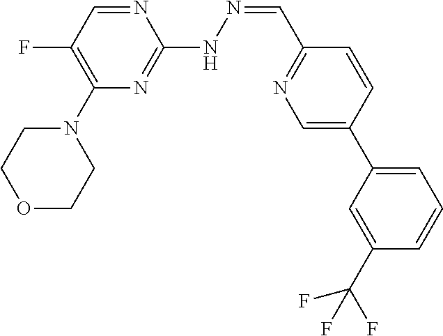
O1CCN(C2=C(F)C=NC(NN=CC3=NC=C(C4=CC=CC(C(F)(F)F)=C4)C=C3)=N2)CC1
